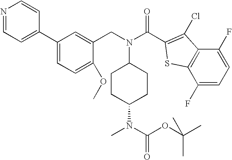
C1CC(N(C)C(OC(C)(C)C)=O)CCC1N(CC1=CC(C2=CC=NC=C2)=CC=C1OC)C(=O)C1=C(Cl)C2=C(C(F)=CC=C2F)S1
